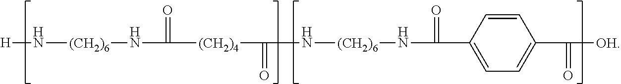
[H]N[(CH2)6]NC([(CH2)4]C(N[(CH2)6]NC(C1=CC=C(C([OH])=O)C=C1)=O)=O)=O
